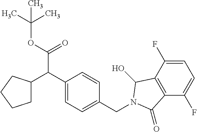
C1=C(F)C2=C(C(F)=C1)C(=O)N(CC1=CC=C(C(C(OC(C)(C)C)=O)C3CCCC3)C=C1)C2O
